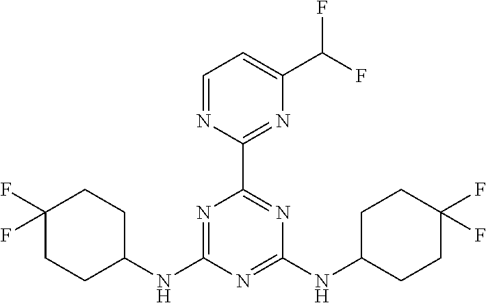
N1=C(NC2CCC(F)(F)CC2)N=C(NC2CCC(F)(F)CC2)N=C1C1=NC(C(F)F)=CC=N1
